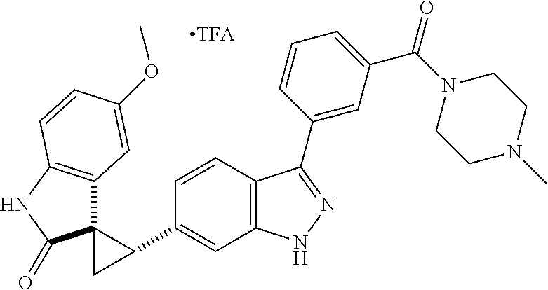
C1=CC2=C(C=C1C1C3(C4=C(NC3=O)C=CC(OC)=C4)C1)NN=C2C1=CC(C(N2CCN(C)CC2)=O)=CC=C1
